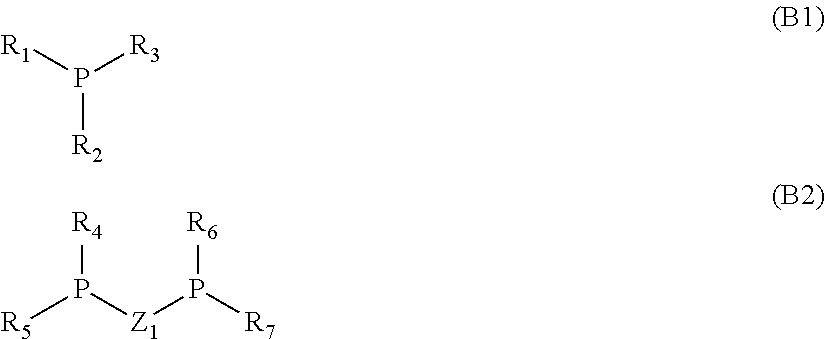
[R1]P([R3])[R2].[R5]P([Z1]P([R7])[R6])[R4]
